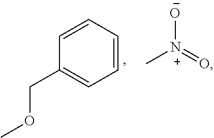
C1=CC=CC(COC)=C1.[O-][N+](=O)C
